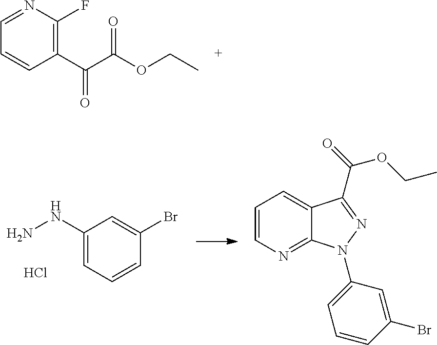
C1(C(C(OCC)=O)=O)=C(F)N=CC=C1.C1(NN)=CC=CC(Br)=C1.Cl.C1=CN=C2C(=C1)C(C(=O)OCC)=NN2C1=CC=CC(Br)=C1
